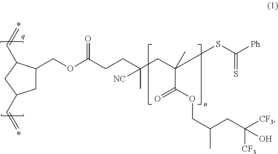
C1C(COC(CCC(C)([NC])CC(C(OCC(CC([CF3])([CF3])O)C)=O)(C)SC([Ph])=S)=O)C(C=C)CC1C=C
